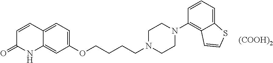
C12=CC(OCCCCN3CCN(C4=C5C(=CC=C4)SC=C5)CC3)=CC=C1C=CC(=O)N2.[(COOH)2]
